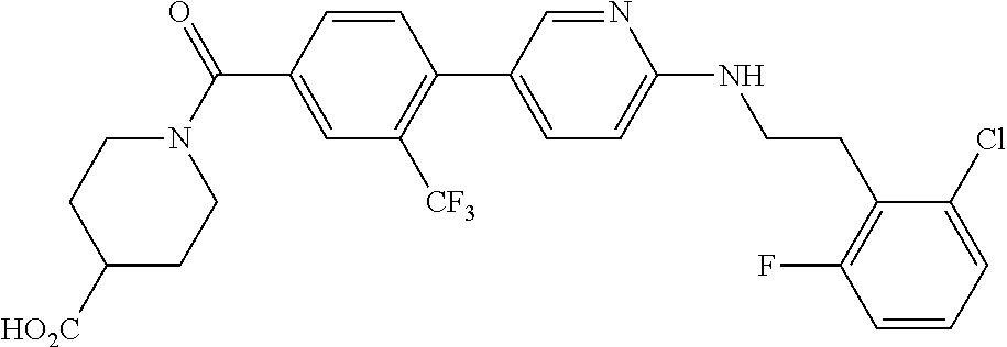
C1=CC(C(=O)N2CCC([HO2C])CC2)=CC([CF3])=C1C1=CC=C(NCCC2=C(F)C=CC=C2Cl)N=C1
